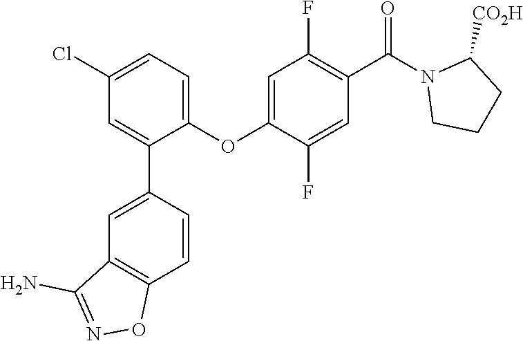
C1(OC2=CC(F)=C(C(N3CCCC3[CO2H])=O)C=C2F)=CC=C(Cl)C=C1C1=CC2=C(C=C1)ON=C2N
